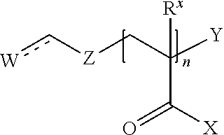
[W]c[Z]CC([Y])(C([X])=O)[Rx]
